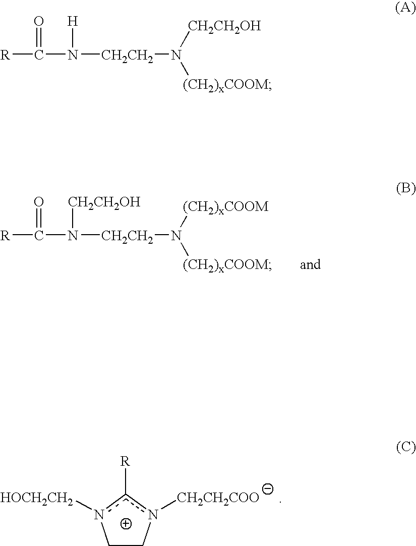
[R]C(N([CH2CH2]N([CH2CH2OH])[(CH2)xCOOM])[H])=O.[R]C(N([CH2CH2]N([(CH2)xCOOM])[(CH2)xCOOM])[CH2CH2OH])=O.C1Cn([CH2CH2COO])c([R])n1[HOCH2CH2]
